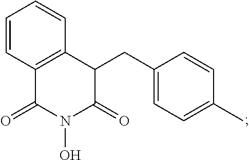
C1=CC2=C(C=C1)C(CC1=CC=C(C)C=C1)C(=O)N(O)C2=O
